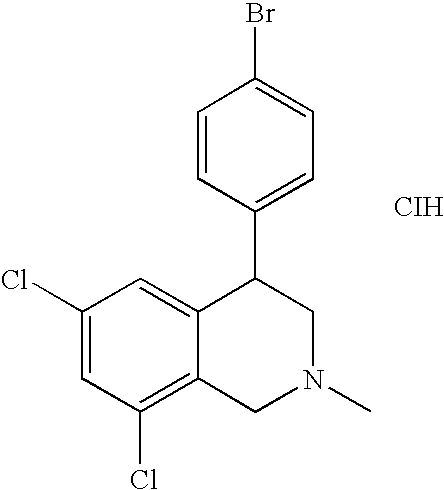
C1(Cl)=CC(Cl)=C2C(=C1)C(C1=CC=C(Br)C=C1)CN(C)C2.[CIH]
